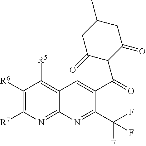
C1([R6])=C([R7])N=C2C(=C1[R5])C=C(C(=O)C1C(=O)CC(C)CC1=O)C(C(F)(F)F)=N2
